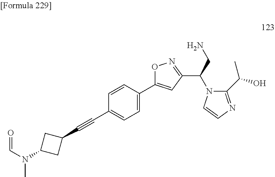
C1=C(C2=CC(C(N3C(C(O)C)=NC=C3)CN)=NO2)C=CC(C#CC2CC(N(C=O)C)C2)=C1
